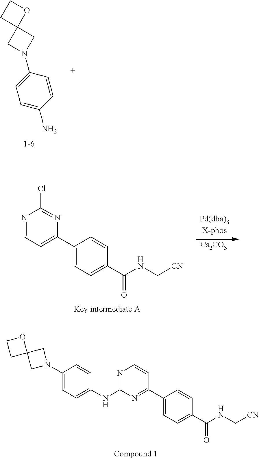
C1=C(N)C=CC(N2CC3(C2)OCC3)=C1.[1-6].N1=CC=C(C2=CC=C(C(NC[CN])=O)C=C2)N=C1Cl.[Cs2CO3].N1=C(NC2=CC=C(N3CC4(C3)OCC4)C=C2)N=C(C2=CC=C(C(NC[CN])=O)C=C2)C=C1
